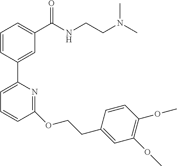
C1=CC(C2=CC=CC(OCCC3=CC(OC)=C(OC)C=C3)=N2)=CC(C(NCCN(C)C)=O)=C1
